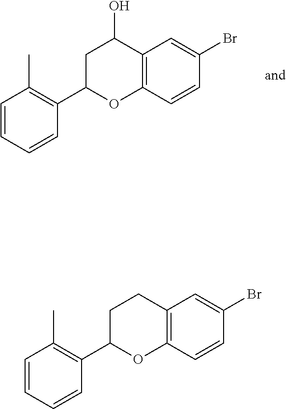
C1CC2=C(C=CC(Br)=C2)OC1C1=C(C)C=CC=C1.C1C(O)C2=C(C=CC(Br)=C2)OC1C1=C(C)C=CC=C1
